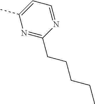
N1=C(CCCCC)N=CC=C1C
